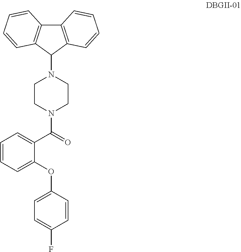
C12=C(C(N3CCN(C(=O)C4=CC=CC=C4OC4=CC=C(F)C=C4)CC3)C3=C1C=CC=C3)C=CC=C2
